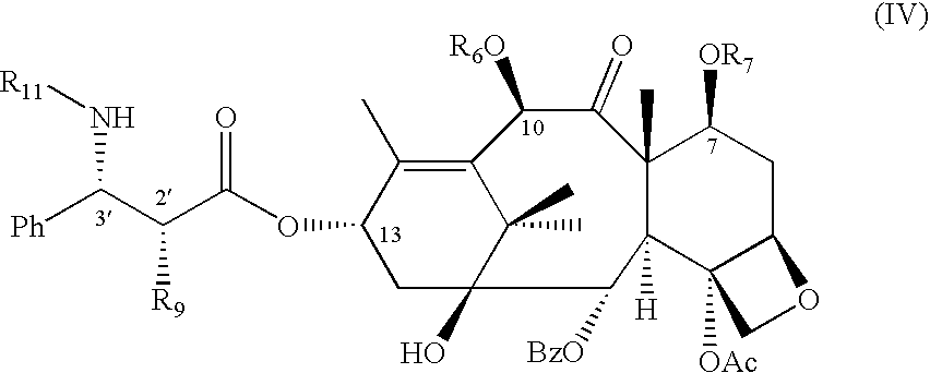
C12=C(C)C(OC(C(C([Ph])N[R11])[R9])=O)CC(O)(C1(C)C)C([BzO])C1([H])C(C)(C(=O)C2[R6O])C([OR7])CC2C1([OAc])CO2
